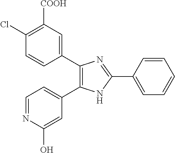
C1=NC(O)=CC(C2=C(C3=CC([COOH])=C(Cl)C=C3)N=C(C3=CC=CC=C3)N2)=C1
